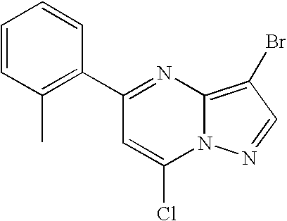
C1(C2=NC3=C(Br)C=NN3C(Cl)=C2)=C(C)C=CC=C1
